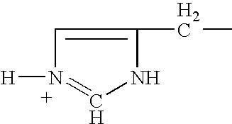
C1=C(CC)NC=N1[H]
